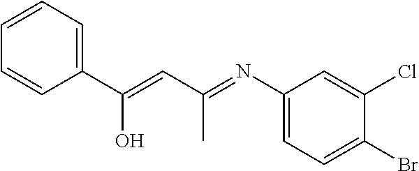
C1(C(=CC(=NC2=CC=C(Br)C(Cl)=C2)C)O)=CC=CC=C1
